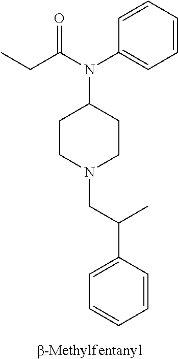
C1=CC=CC=C1N(C(CC)=O)C1CCN(CC(C2=CC=CC=C2)C)CC1
